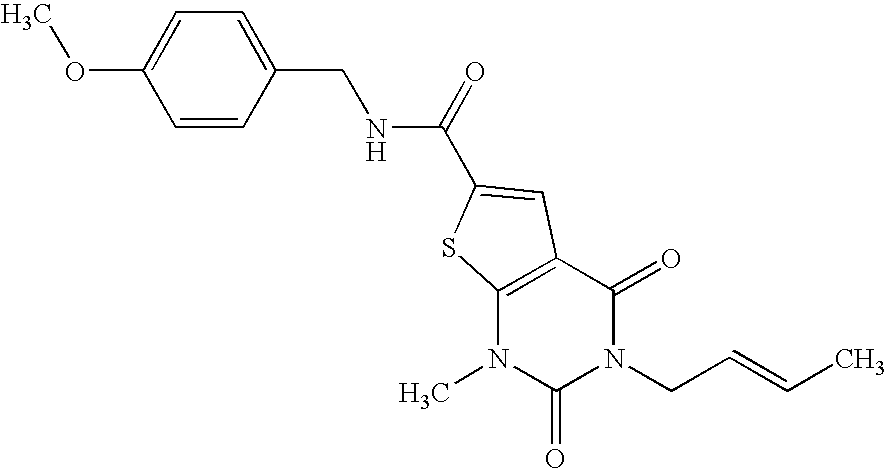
C1=C(OC)C=CC(CNC(=O)C2=CC3=C(N(C)C(=O)N(CC=CC)C3=O)S2)=C1
